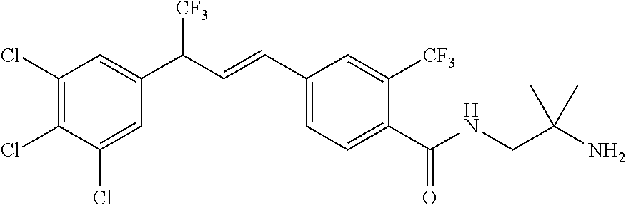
C1(Cl)=C(Cl)C(Cl)=CC(C(C=CC2=CC=C(C(NCC(N)(C)C)=O)C([CF3])=C2)[CF3])=C1
